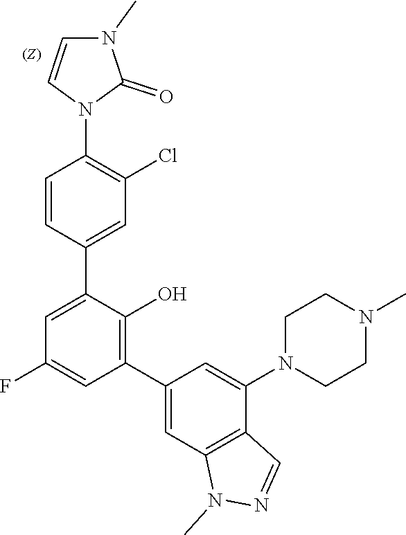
C1CN(C2=CC(C3=C(O)C(C4=CC(Cl)=C(N5C=CN(C)C5=O)C=C4)=CC(F)=C3)=CC3=C2C=NN3C)CCN1C
